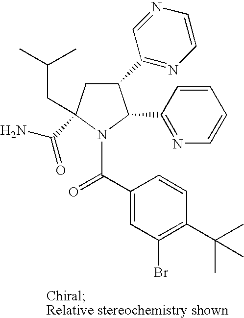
C1(C2=NC=CN=C2)CC(C(N)=O)(CC(C)C)N(C(C2=CC(Br)=C(C(C)(C)C)C=C2)=O)C1C1=NC=CC=C1
